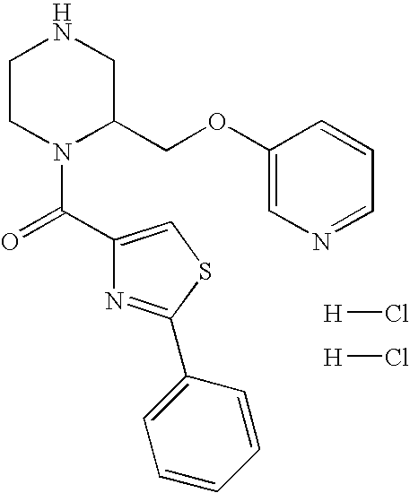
C1CN(C(=O)C2=CSC(C3=CC=CC=C3)=N2)C(COC2=CN=CC=C2)CN1.[H]Cl.[H]Cl
